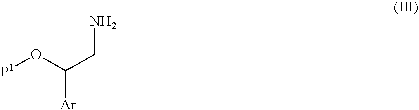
[P1]OC(CN)[Ar]
